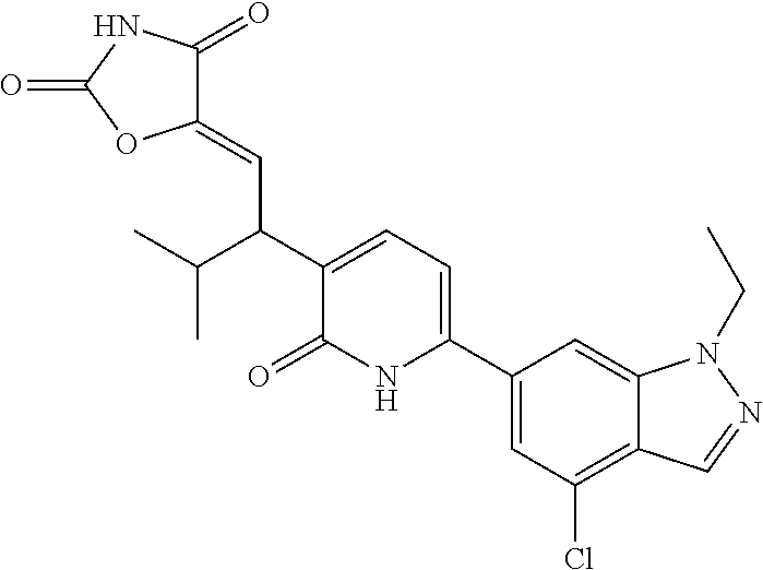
C1(C2=CC=C(C(C(C)C)C=C3C(=O)NC(=O)O3)C(=O)N2)=CC(Cl)=C2C(=C1)N(CC)N=C2
